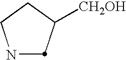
N1CCC([CH2OH])C1
